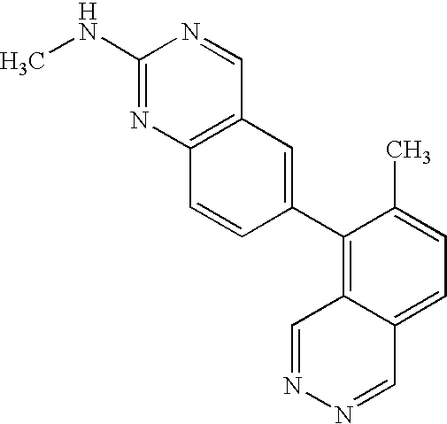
CNC1=NC2=C(C=N1)C=C(C1=C3C(=CC=C1C)C=NN=C3)C=C2
